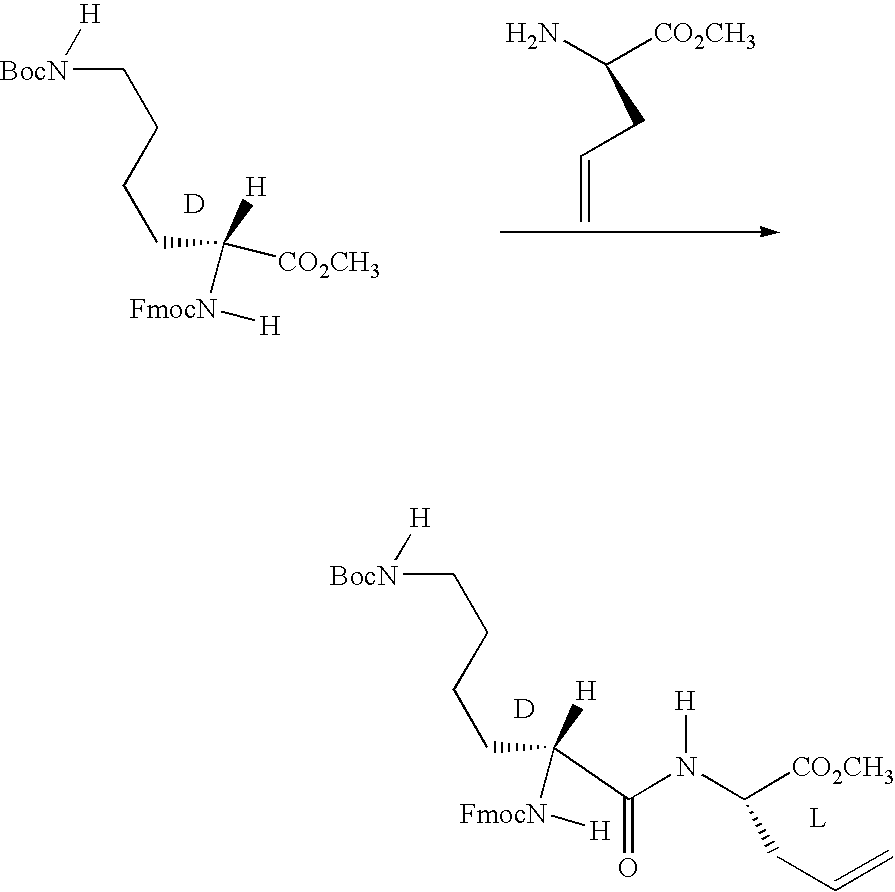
[BocN]([H])CCCCC([FmocN][H])([CO2CH3])[H].[D].C=CCC(N)[CO2CH3].[D].[BocN]([H])CCCCC([FmocN][H])([H])C(=O)N([H])C([CO2CH3])CC=C
